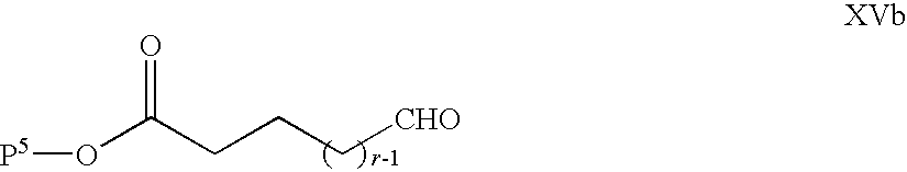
C(CCC[CHO])(O[P5])=O
